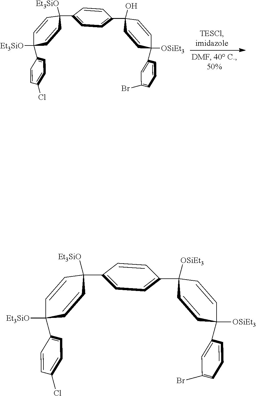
C1(C2([Et3SiO])C=CC([Et3SiO])(C3=CC=C(C4(O)C=CC([OSiEt3])(C5=CC(Br)=CC=C5)C=C4)C=C3)C=C2)=CC=C(Cl)C=C1.C1(C2([Et3SiO])C=CC([Et3SiO])(C3=CC=C(C4([OSiEt3])C=CC([OSiEt3])(C5=CC(Br)=CC=C5)C=C4)C=C3)C=C2)=CC=C(Cl)C=C1
